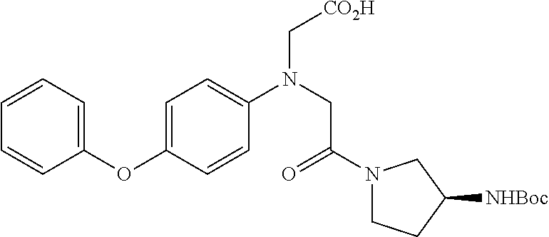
C1(OC2=CC=C(N(CC(=O)N3CCC([NHBoc])C3)C[CO2H])C=C2)=CC=CC=C1
